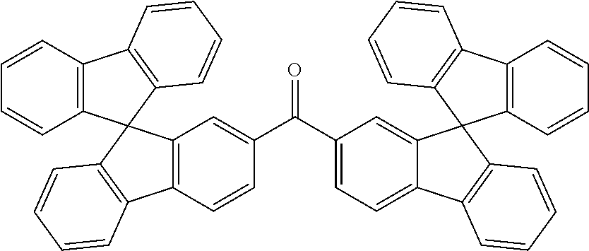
C1(C(C2=CC=C3C(=C2)C2(C4=C3C=CC=C4)C3=C(C=CC=C3)C3=C2C=CC=C3)=O)=CC2=C(C=C1)C1=C(C=CC=C1)C21C2=C(C=CC=C2)C2=C1C=CC=C2
